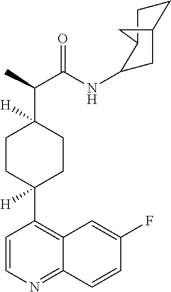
C1CC(C2=C3C(=NC=C2)C=CC(F)=C3)([H])CCC1(C(C)C(NC1CC2CCC1C2)=O)[H]
